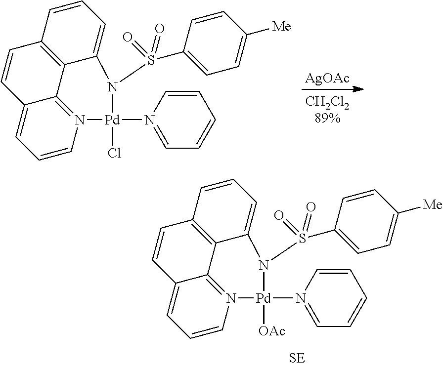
N12=C3C(=CC=C1)C=CC1=C3C(=CC=C1)N(S(C1=CC=C([Me])C=C1)(=O)=O)[Pd]2(Cl)N1=CC=CC=C1.[AgOAc].N12=C3C(=CC=C1)C=CC1=C3C(=CC=C1)N(S(C1=CC=C([Me])C=C1)(=O)=O)[Pd]2([OAc])N1=CC=CC=C1
